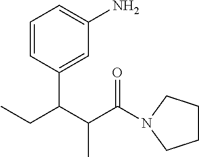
C1=CC(C(C(C(=O)N2CCCC2)C)CC)=CC(N)=C1
